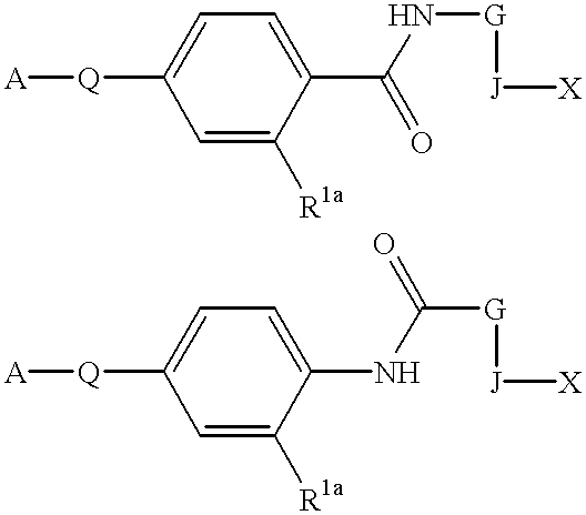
[A][Q]C1=CC=C(C(=O)N[G][J][X])C([R1a])=C1.[A][Q]C1=CC=C(NC([G][J][X])=O)C([R1a])=C1
